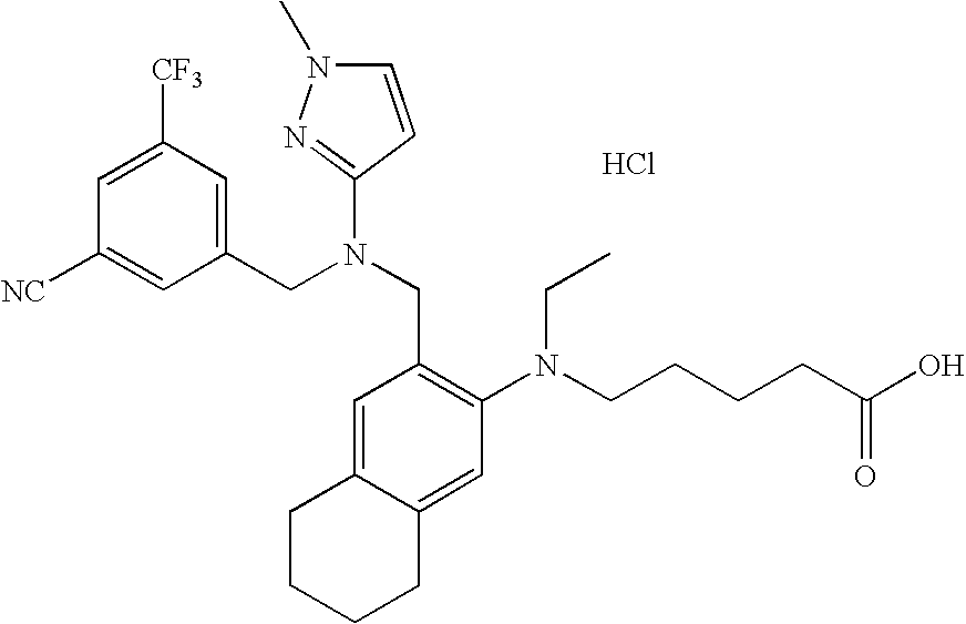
C1=C([CF3])C=C(CN(CC2=C(N(CCCCC(O)=O)CC)C=C3C(=C2)CCCC3)C2=NN(C)C=C2)C=C1[NC].Cl
